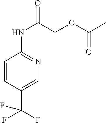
C1=CC(C(F)(F)F)=CN=C1NC(COC(C)=O)=O
